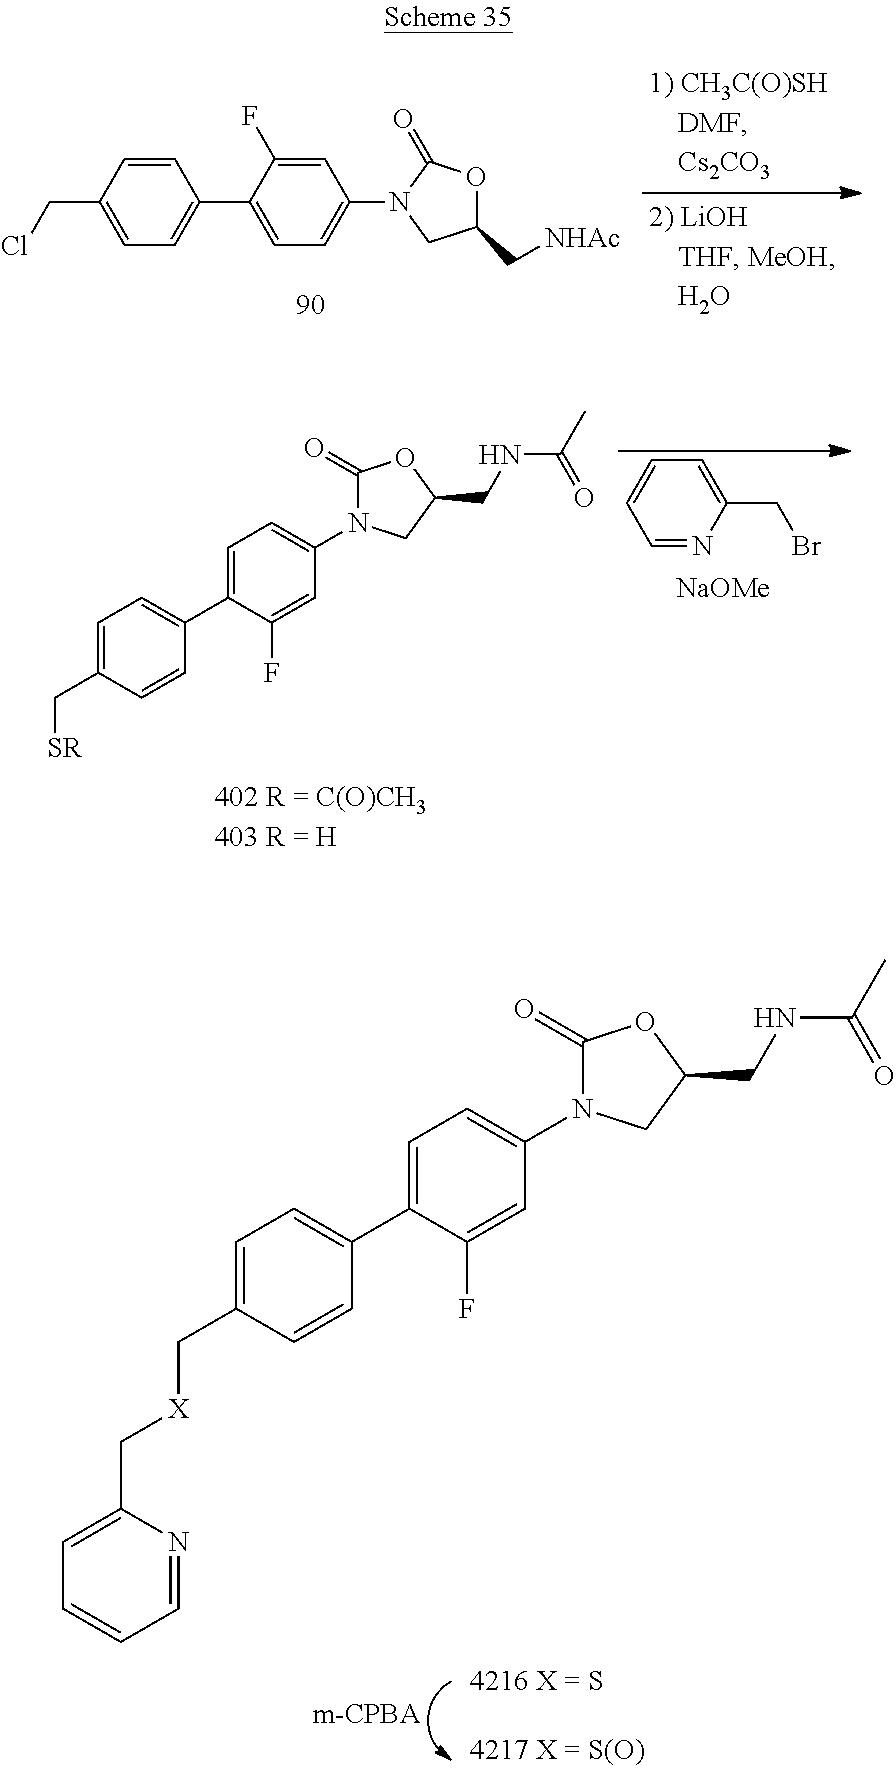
C1=CC(CCl)=CC=C1C1=CC=C(N2CC(C[NHAc])OC2=O)C=C1F.C1=C(C2=CC=C(C[X]CC3=CC=CC=N3)C=C2)C(F)=CC(N2C(=O)OC(CNC(=O)C)C2)=C1.C1=C(CBr)N=CC=C1.[NaOMe].C1=C(C2=CC=C(C[SR])C=C2)C(F)=CC(N2C(=O)OC(CNC(C)=O)C2)=C1
